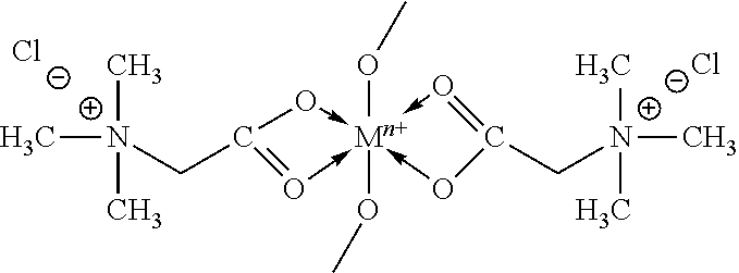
[Cl-].[Cl-].C[N+](C)(C)CC1=O->[Mn+]2(OC)(OC)(-O1)-OC(C[N+](C)(C)C)=O->2
